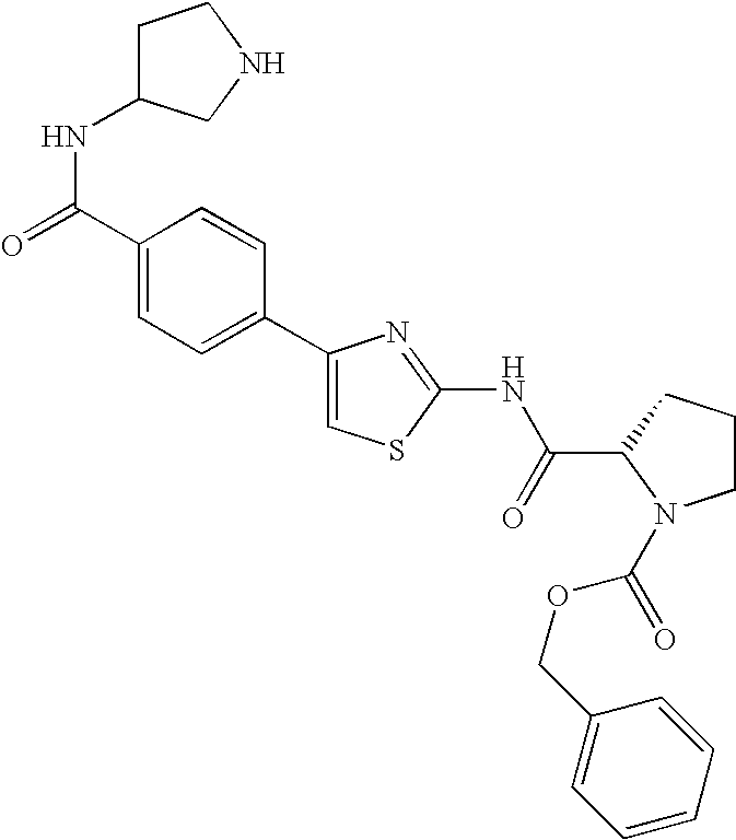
C1(C2=CC=C(C(=O)NC3CCNC3)C=C2)=CSC(NC(C2N(C(OCC3=CC=CC=C3)=O)CCC2)=O)=N1
